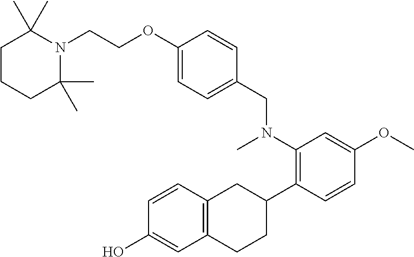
C1CCC(C)(C)N(CCOC2=CC=C(CN(C)C3=C(C4CC5=C(CC4)C=C(O)C=C5)C=CC(OC)=C3)C=C2)C1(C)C
